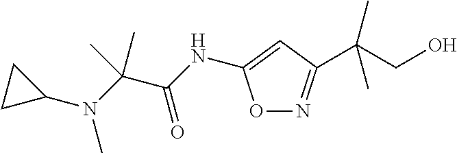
C(N(C1CC1)C)(C(=O)NC1=CC(C(CO)(C)C)=NO1)(C)C
